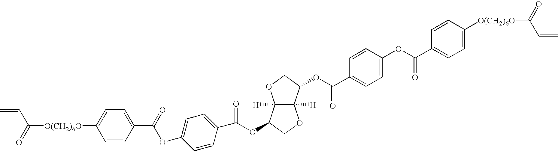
C=CC([O(CH2)6O]C1=CC=C(C(=O)OC2=CC=C(C(=O)OC3C4([H])C([H])(OC3)C(OC(C3=CC=C(OC(C5=CC=C([O(CH2)6O]C(=O)C=C)C=C5)=O)C=C3)=O)CO4)C=C2)C=C1)=O
